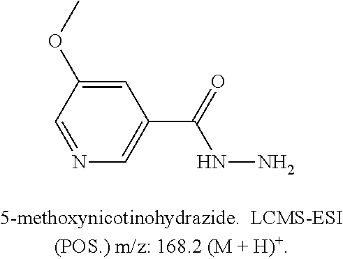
N1=CC(OC)=CC(C(NN)=O)=C1
